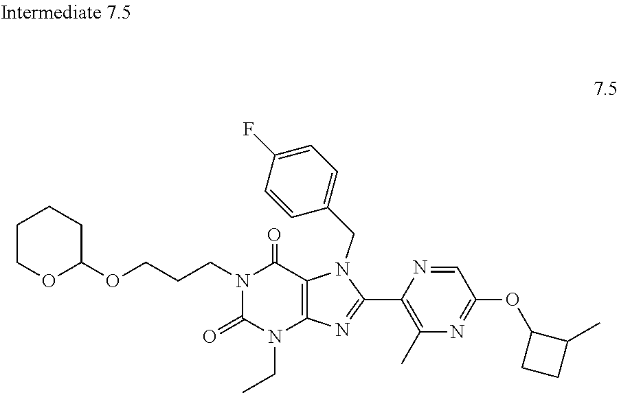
C1(CN2C3=C(N(CC)C(=O)N(CCCOC4CCCCO4)C3=O)N=C2C2=C(C)N=C(OC3CCC3C)C=N2)=CC=C(F)C=C1
